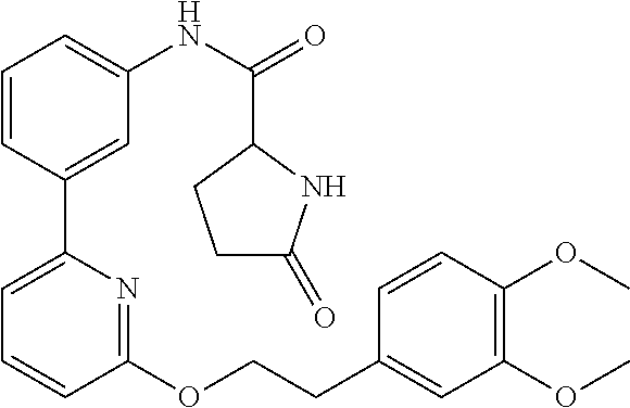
C1=CC(C2=CC=CC(OCCC3=CC(OC)=C(OC)C=C3)=N2)=CC(NC(=O)C2NC(=O)CC2)=C1
